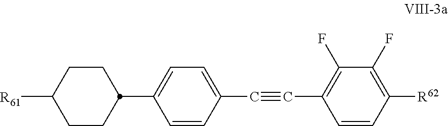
C1CC(C2=CC=C(C#CC3=C(F)C(F)=C([R62])C=C3)C=C2)CCC1[R61]
